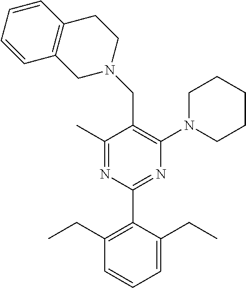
C1(C)=NC(C2=C(CC)C=CC=C2CC)=NC(N2CCCCC2)=C1CN1CCC2=C(C1)C=CC=C2
